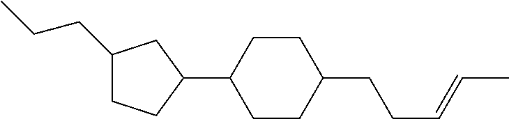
C1(CCC)CCC(C2CCC(CCC=CC)CC2)C1
